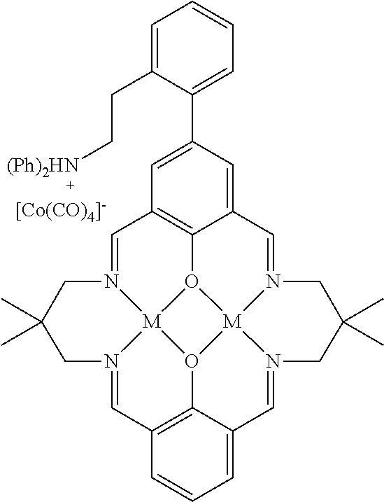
C1=N2[M]34O5C6=C1C=C(C1=CC=CC=C1CC[(Ph)2HN])C=C6C=N1[M]56O3C3=C(C=N4CC(C)(C)C2)C=CC=C3C=N6CC(C)(C)C1.[[Co(CO)4]-]
